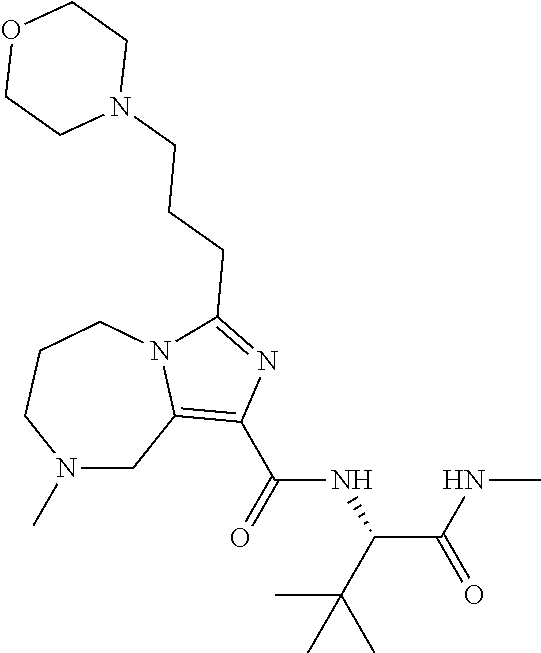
N1(C)CC2=C(C(=O)NC(C(C)(C)C)C(=O)NC)N=C(CCCN3CCOCC3)N2CCC1
